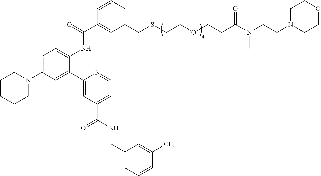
C1CCCN(C2=CC=C(NC(C3=CC(CSCCOCCC(N(CCN4CCOCC4)C)=O)=CC=C3)=O)C(C3=CC(C(NCC4=CC=CC([CF3])=C4)=O)=CC=N3)=C2)C1
